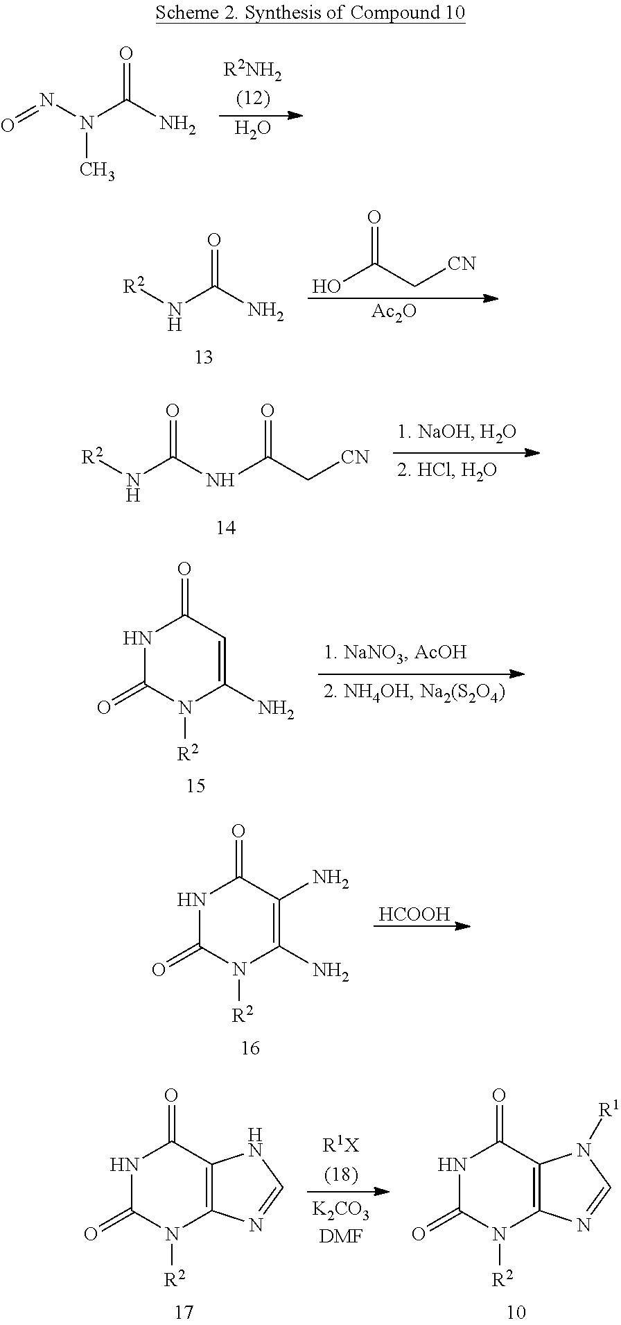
O.O=NN(C(N)=O)C.[R2]NC(N)=O.OC(C[CN])=O.[Ac2O].[R2]NC(NC(C[CN])=O)=O.N1C(=O)N([R2])C(N)=CC1=O.N1C(=O)N([R2])C(N)=C(N)C1=O.[HCOOH].N1C(=O)N([R2])C2=C(C1=O)NC=N2.N1C(=O)N([R2])C2=C(C1=O)N([R1])C=N2
